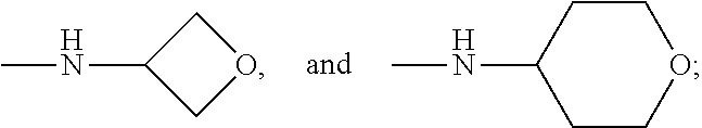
CNC1COC1.CNC1CCOCC1
